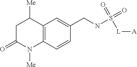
C1C(=O)N([Me])C2=C(C1[Me])C=C(CNS(=O)(=O)[L][A])C=C2
